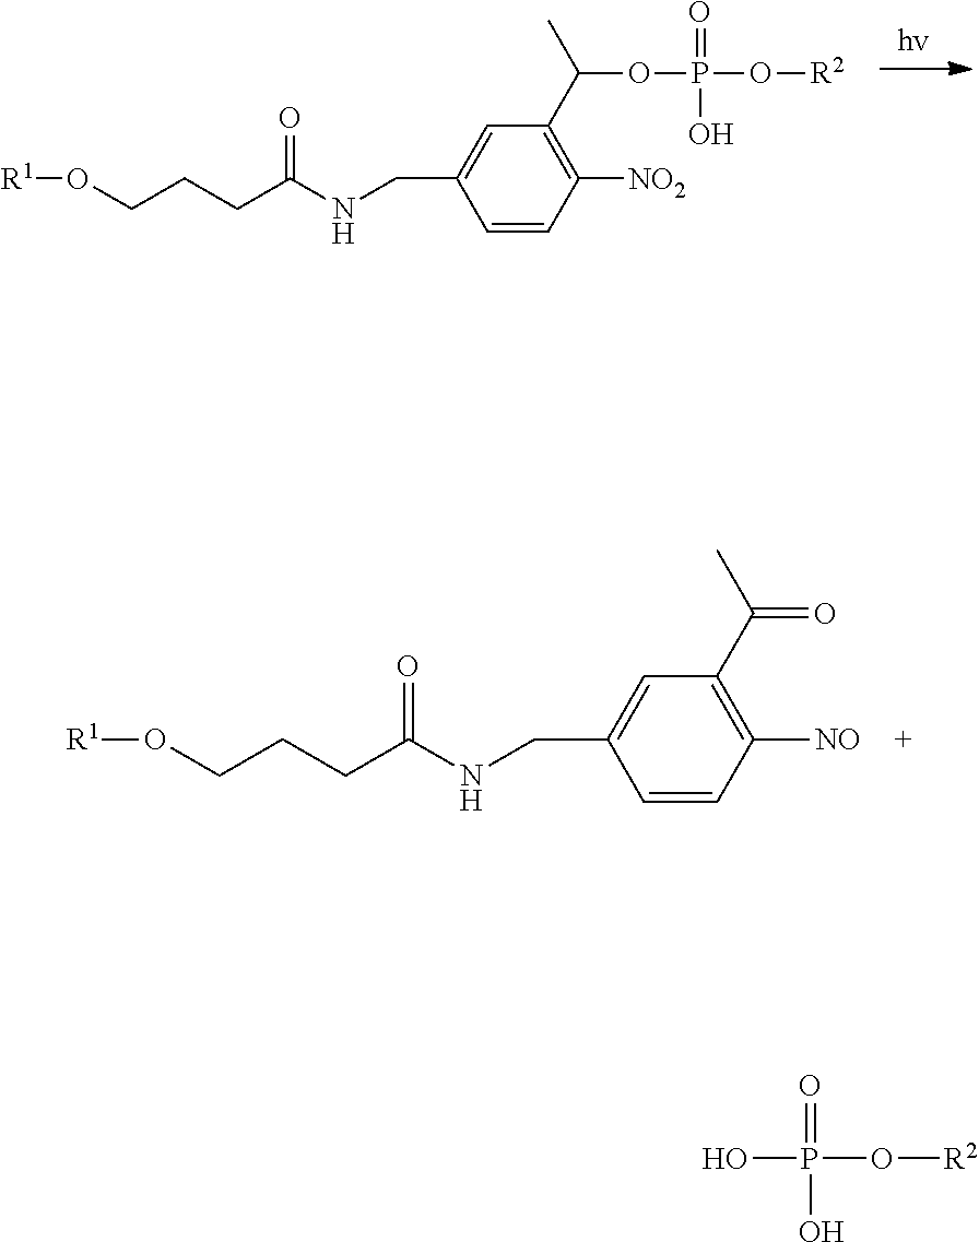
C1=CC([NO2])=C(C(OP(O[R2])(=O)O)C)C=C1CNC(=O)CCCO[R1].C1=CC([NO])=C(C(=O)C)C=C1CNC(=O)CCCO[R1].P(O)(O[R2])(=O)O
